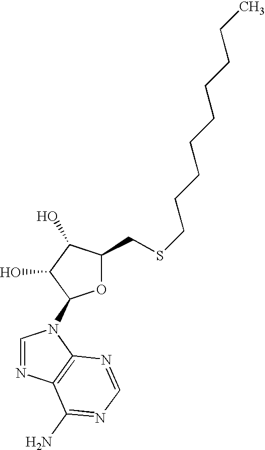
O1C(CSCCCCCCCCC)C(O)C(O)C1N1C=NC2=C1N=CN=C2N
